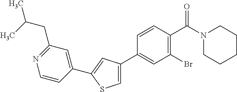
C1(C2=CC(C3=CC(Br)=C(C(N4CCCCC4)=O)C=C3)=CS2)=CC(CC(C)C)=NC=C1
